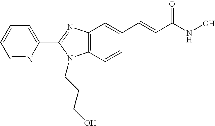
C1=CC=NC(C2=NC3=C(C=CC(C=CC(NO)=O)=C3)N2CCCO)=C1
